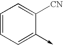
C1=CC=C(->C)C([CN])=C1
